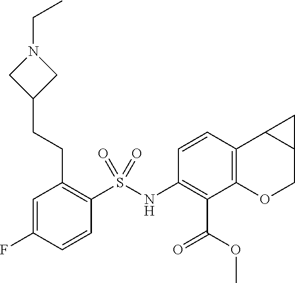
C1(NS(C2=C(CCC3CN(CC)C3)C=C(F)C=C2)(=O)=O)=C(C(OC)=O)C2=C(C3C(CO2)C3)C=C1
